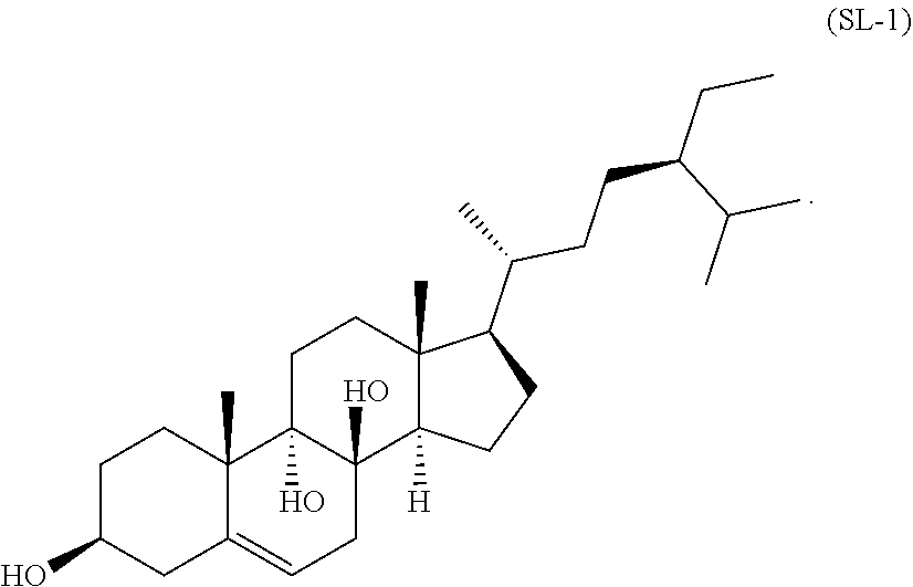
C1C(O)CC2=CCC3(O)C(O)(C2(C)C1)CCC1(C)C3([H])CCC1C(C)CCC(CC)C(C)C
